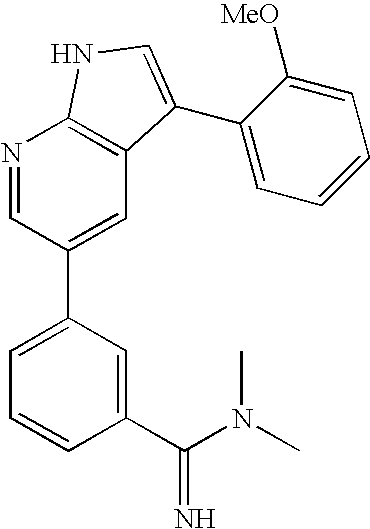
N1=CC(C2=CC=CC(C(N(C)C)=N)=C2)=CC2=C1NC=C2C1=CC=CC=C1[MeO]
